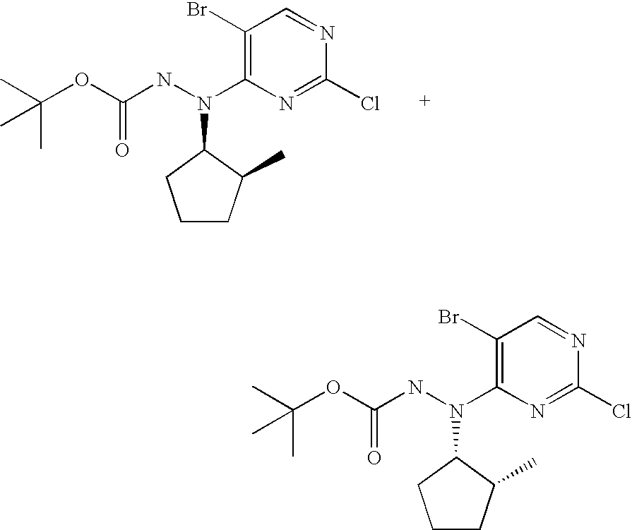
C1(Br)=C(N(NC(OC(C)(C)C)=O)C2CCCC2C)N=C(Cl)N=C1.C1(Br)=C(N(NC(OC(C)(C)C)=O)C2CCCC2C)N=C(Cl)N=C1
